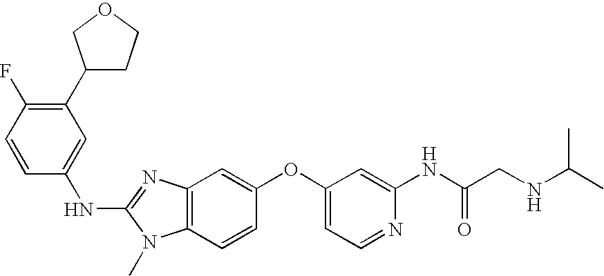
C1(C2CCOC2)=C(F)C=CC(NC2=NC3=C(N2C)C=CC(OC2=CC=NC(NC(CNC(C)C)=O)=C2)=C3)=C1
